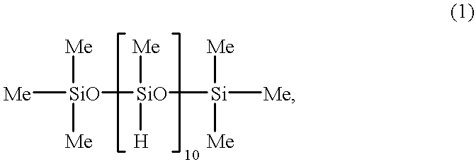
[Me][SiO]([Me])([Me])[SiO]([Me])([H])[Si]([Me])([Me])[Me]
